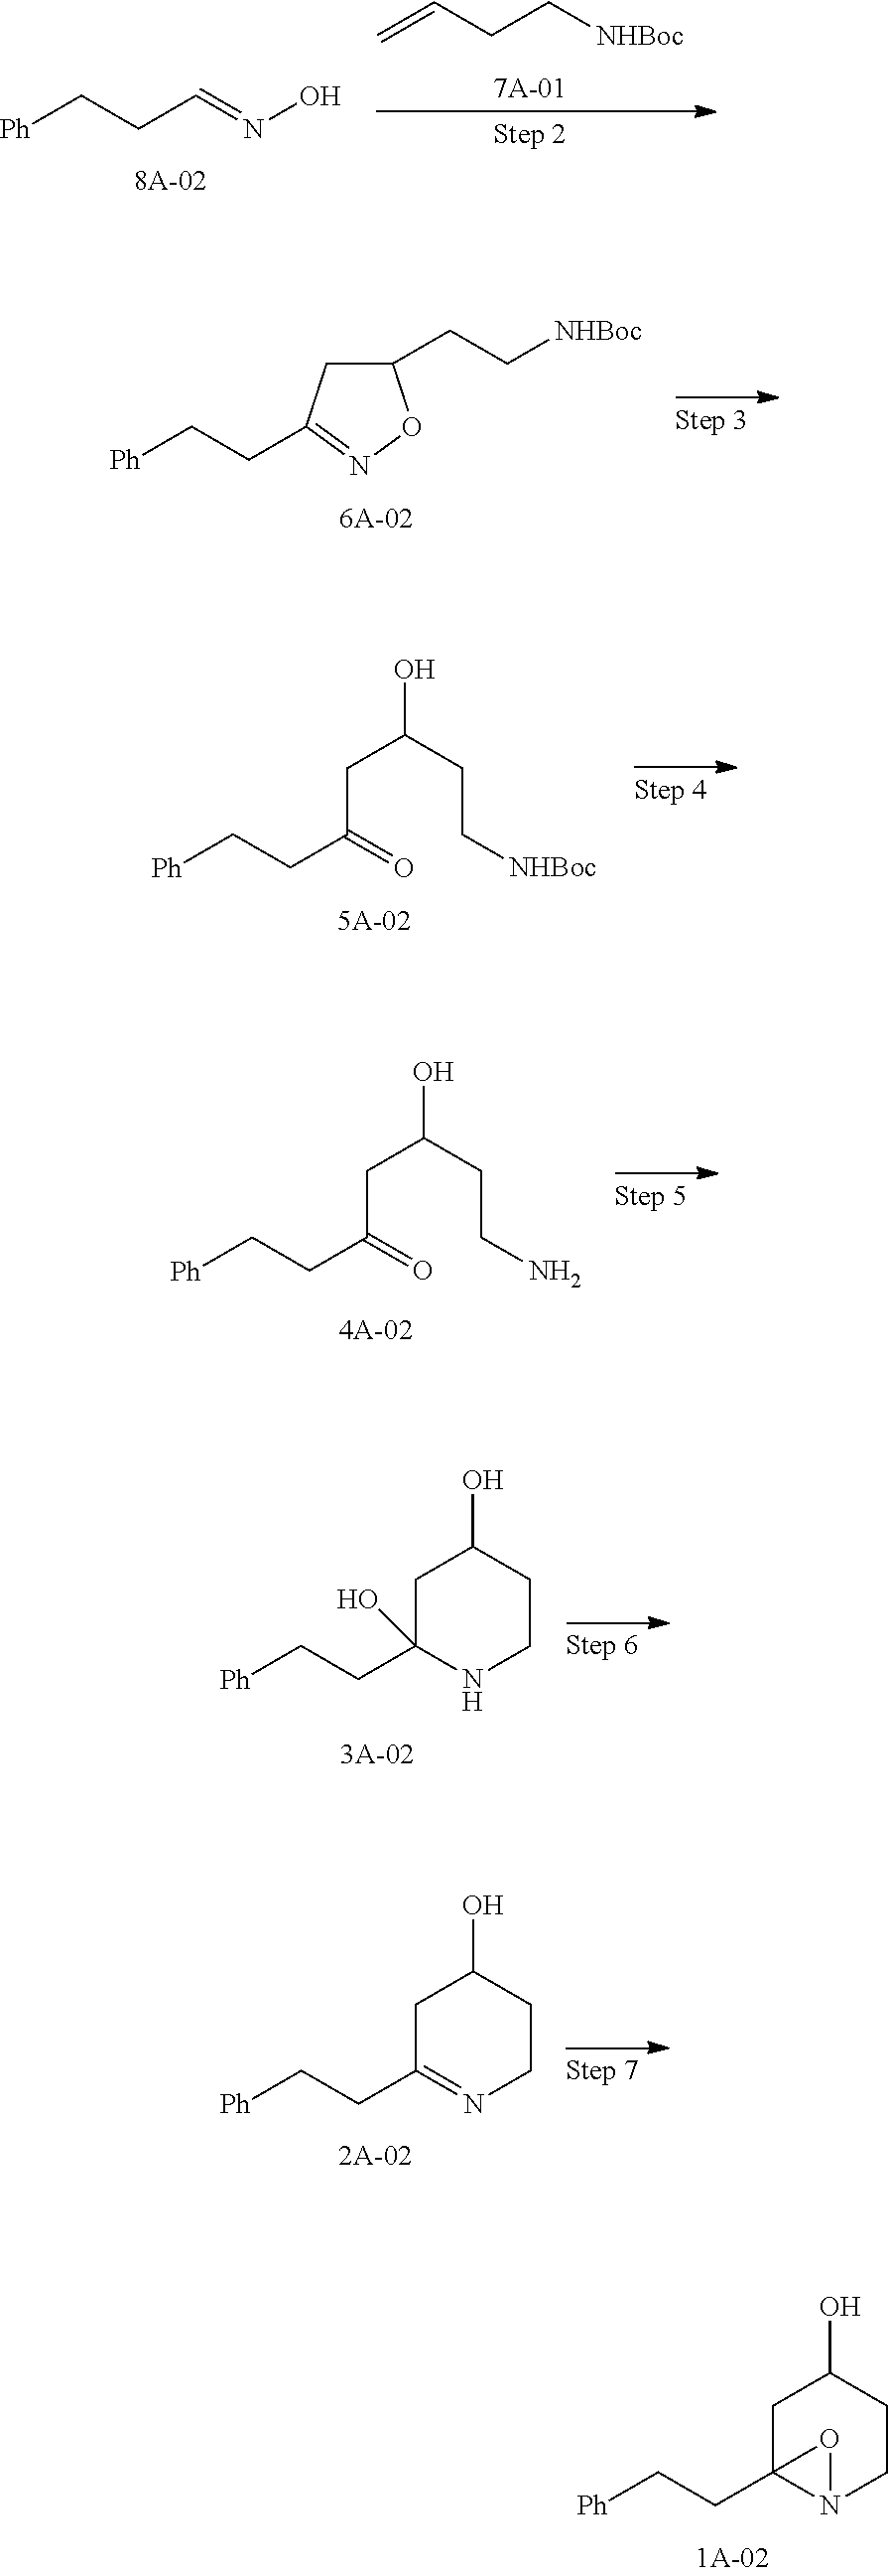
[Ph]CCC1=NOC(CC[NHBoc])C1.[Ph]CCC(=O)CC(CC[NHBoc])O.[Ph]CCC(=O)CC(CCN)O.[Ph]CCC12N(CCC(O)C1)O2.C=CCC[NHBoc].[Ph]CCC=NO.[Ph]CCC1(O)NCCC(O)C1.[Ph]CCC1=NCCC(O)C1
